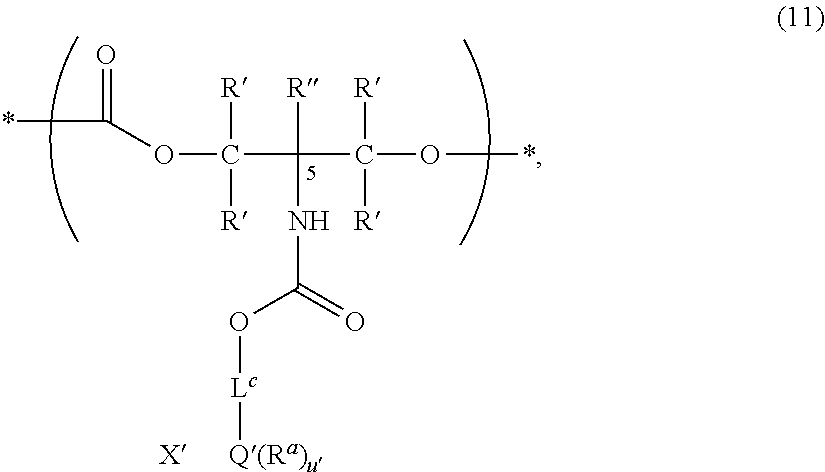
*C(=O)OC([R])([R])C([R])(C([R])([R])O*)NC(=O)O[Lc][Q(Ra)u].[X]
